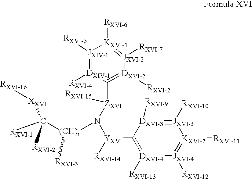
[JXIV-1]1([RXVI-5])=[DXIV-1]([RXVI-4])C([ZXVI](N([YXVI](C2=[DXVI-4]([RXVI-13])[JXVI-4]([RXVI-12])=[KXVI-2]([RXVI-11])[JXVI-3]([RXVI-10])=[DXVI-3]2[RXVI-9])[RXVI-14])[(CH)n](C([RXVI-1])([XXVI][RXVI-16])[RXVI-2])[RXVI-3])[RXVI-15])=[DXVI-2]([RXVI-2])[JXVI-2]([RXVI-7])=[KXVI-1]1[RXVI-6]
